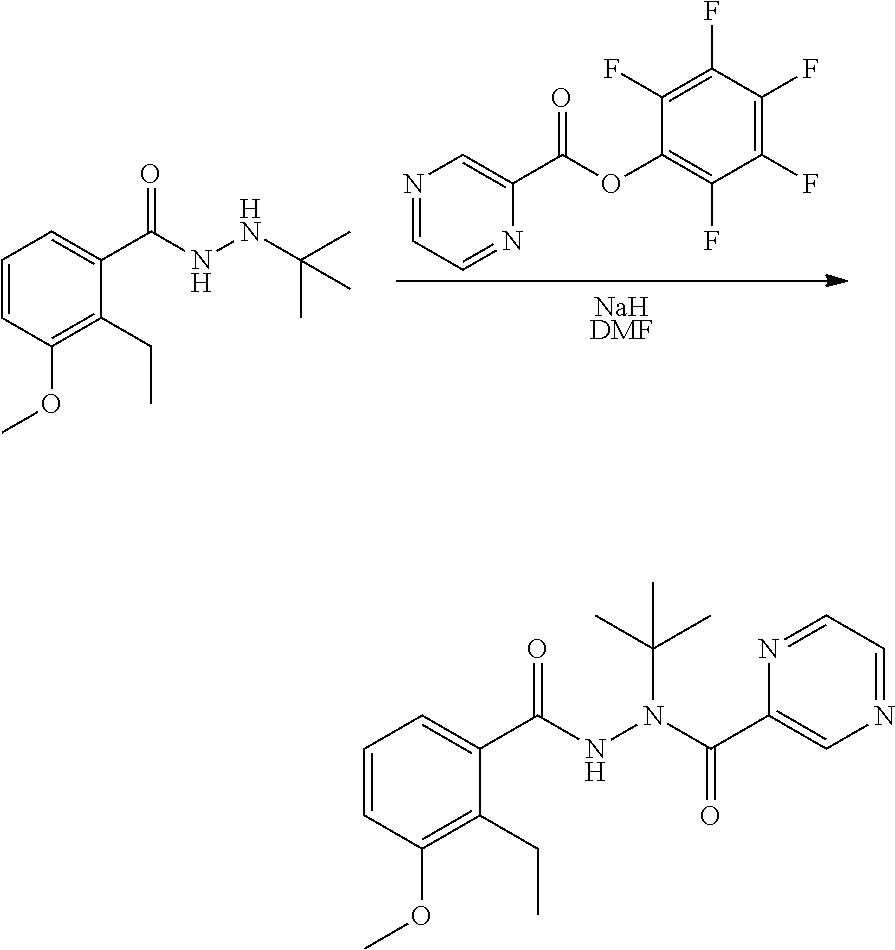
C1(F)=C(F)C(OC(C2=CN=CC=N2)=O)=C(F)C(F)=C1F.[NaHDMF].C1=CC(OC)=C(CC)C(C(NNC(C)(C)C)=O)=C1.C1=CC(OC)=C(CC)C(C(NN(C(C2=CN=CC=N2)=O)C(C)(C)C)=O)=C1
